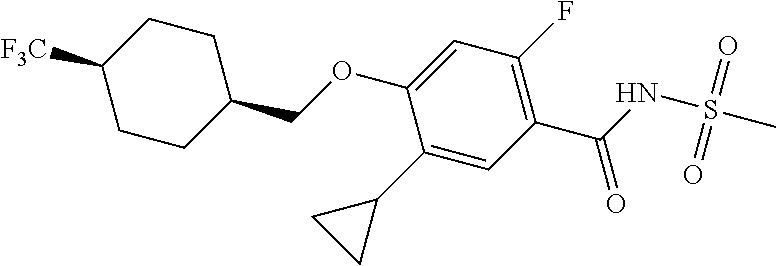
C1(COC2=CC(F)=C(C(=O)NS(=O)(=O)C)C=C2C2CC2)CCC([F3C])CC1
